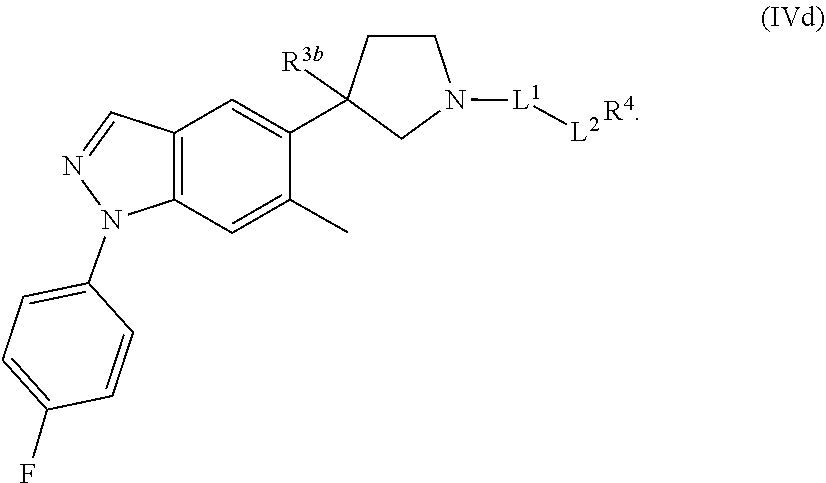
N1([L1][L2])CCC(C2=CC3=C(C=C2C)N(C2=CC=C(F)C=C2)N=C3)([R3b])C1.[R4]
